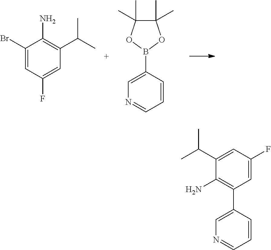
C1(Br)=CC(F)=CC(C(C)C)=C1N.C1=CC(B2OC(C)(C)C(C)(C)O2)=CN=C1.C1=C(F)C=C(C(C)C)C(N)=C1C1=CN=CC=C1
